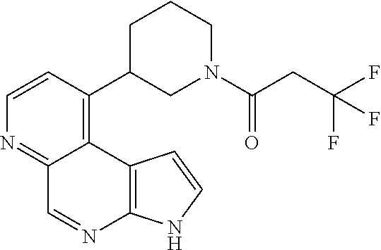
C1=CC(C2CN(C(CC(F)(F)F)=O)CCC2)=C2C(=N1)C=NC1=C2C=CN1
